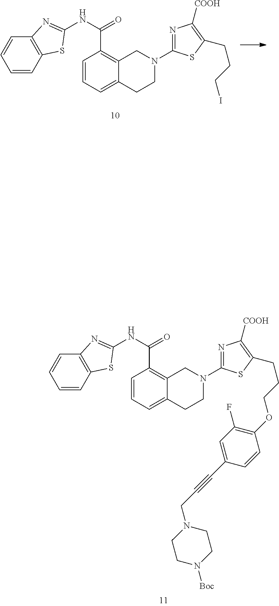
N1=C(N2CC3=C(C(NC4=NC5=C(C=CC=C5)S4)=O)C=CC=C3CC2)SC(CCCOC2=C(F)C=C(C#CCN3CCN([Boc])CC3)C=C2)=C1[COOH].N1=C(N2CC3=C(C(NC4=NC5=C(C=CC=C5)S4)=O)C=CC=C3CC2)SC(CCCI)=C1[COOH]
